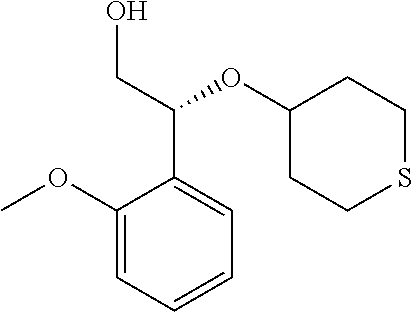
C1(OC)=CC=CC=C1C(CO)OC1CCSCC1
